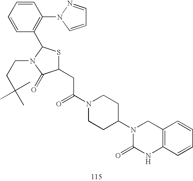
C1(CC(N2CCC(N3C(=O)NC4=C(C3)C=CC=C4)CC2)=O)SC(C2=C(N3C=CC=N3)C=CC=C2)N(CCC(C)(C)C)C1=O
